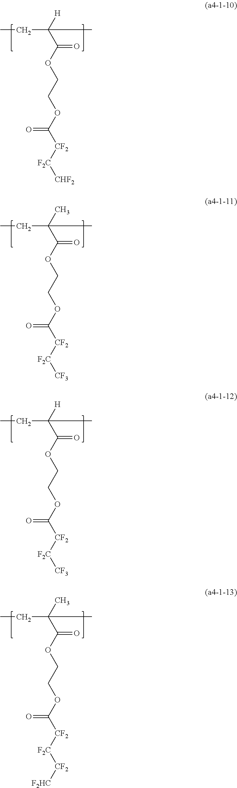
C(C([H])(C(OCCOC([CF2][F2C][CHF2])=O)=O)C)C.C(C(C)(C(OCCOC([CF2][F2C][CF3])=O)=O)C)C.C(C([H])(C(OCCOC([CF2][F2C][CF3])=O)=O)C)C.C(C(C)(C(OCCOC([CF2][F2C][CF2][F2HC])=O)=O)C)C
